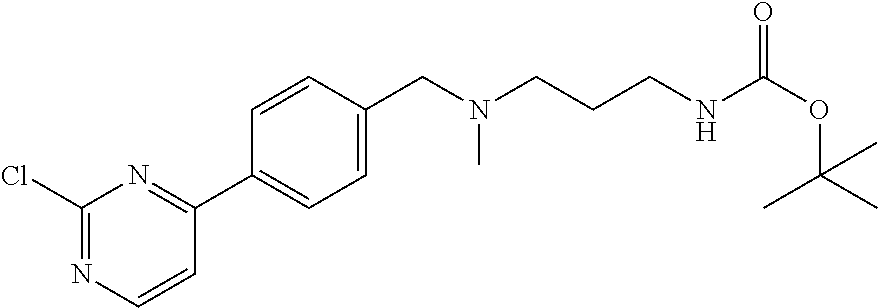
C1(Cl)=NC=CC(C2=CC=C(CN(CCCNC(OC(C)(C)C)=O)C)C=C2)=N1
